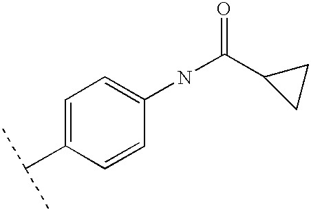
C1=C(C(C)C)C=CC(NC(C2CC2)=O)=C1
